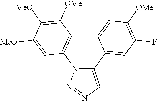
C1(C2=CC(F)=C([OMe])C=C2)=CN=NN1C1=CC([OMe])=C([MeO])C([MeO])=C1
